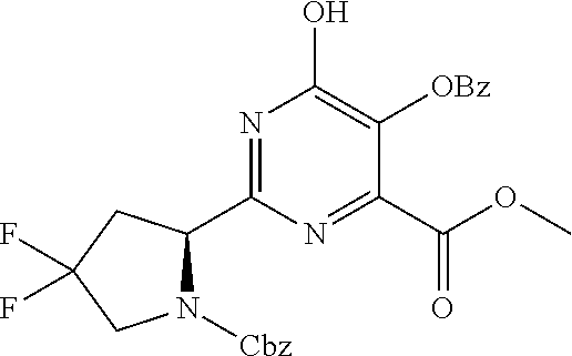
N1=C(C2CC(F)(F)CN2[Cbz])N=C(C(OC)=O)C([OBz])=C1O
